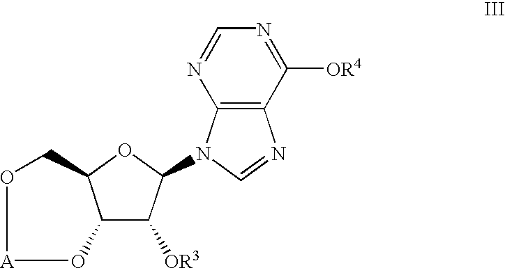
C12C([OR3])C(N3C4=C(N=C3)C([OR4])=NC=N4)OC1CO[A]O2
